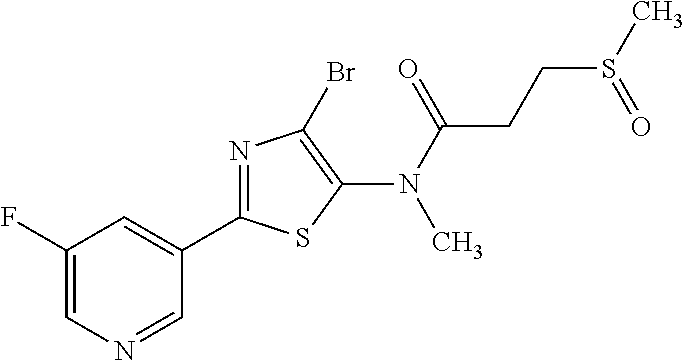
C1(C2=NC(Br)=C(N(C(CCS(C)=O)=O)C)S2)=CC(F)=CN=C1
